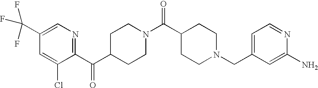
C1(C(F)(F)F)=CN=C(C(C2CCN(C(C3CCN(CC4=CC=NC(N)=C4)CC3)=O)CC2)=O)C(Cl)=C1
